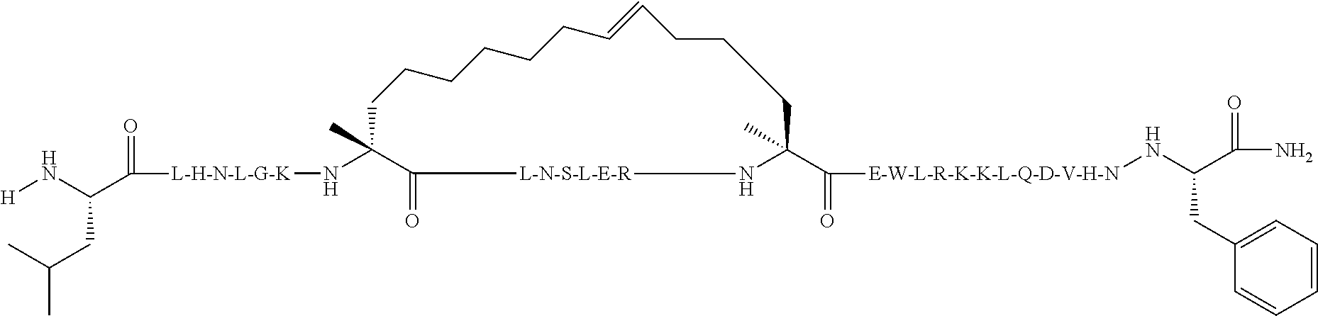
[L-H-N-L-G-K](NC1(C)C(=O)[L-N-S-L-E-R]NC(C(=O)[E-W-L-R-K-K-L-Q-D-V-H-N]NC(CC2=CC=CC=C2)C(N)=O)(C)CCCC=CCCCCCC1)C(=O)C(N[H])CC(C)C
